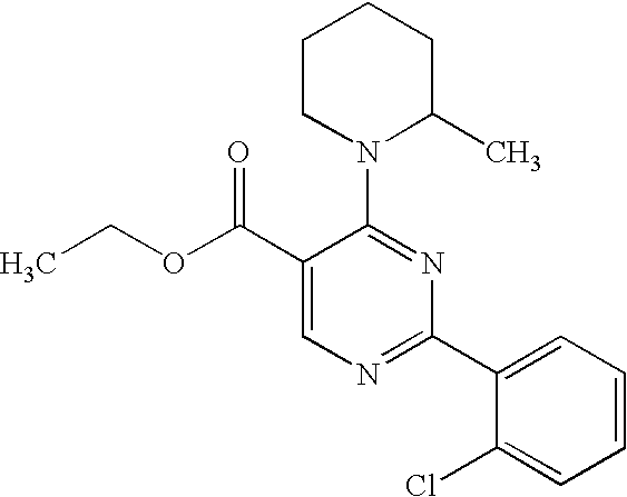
C1(C(OCC)=O)=CN=C(C2=CC=CC=C2Cl)N=C1N1C(C)CCCC1
